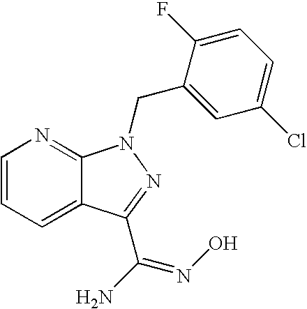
C1=CC=C2C(=N1)N(CC1=CC(Cl)=CC=C1F)N=C2C(N)=NO
